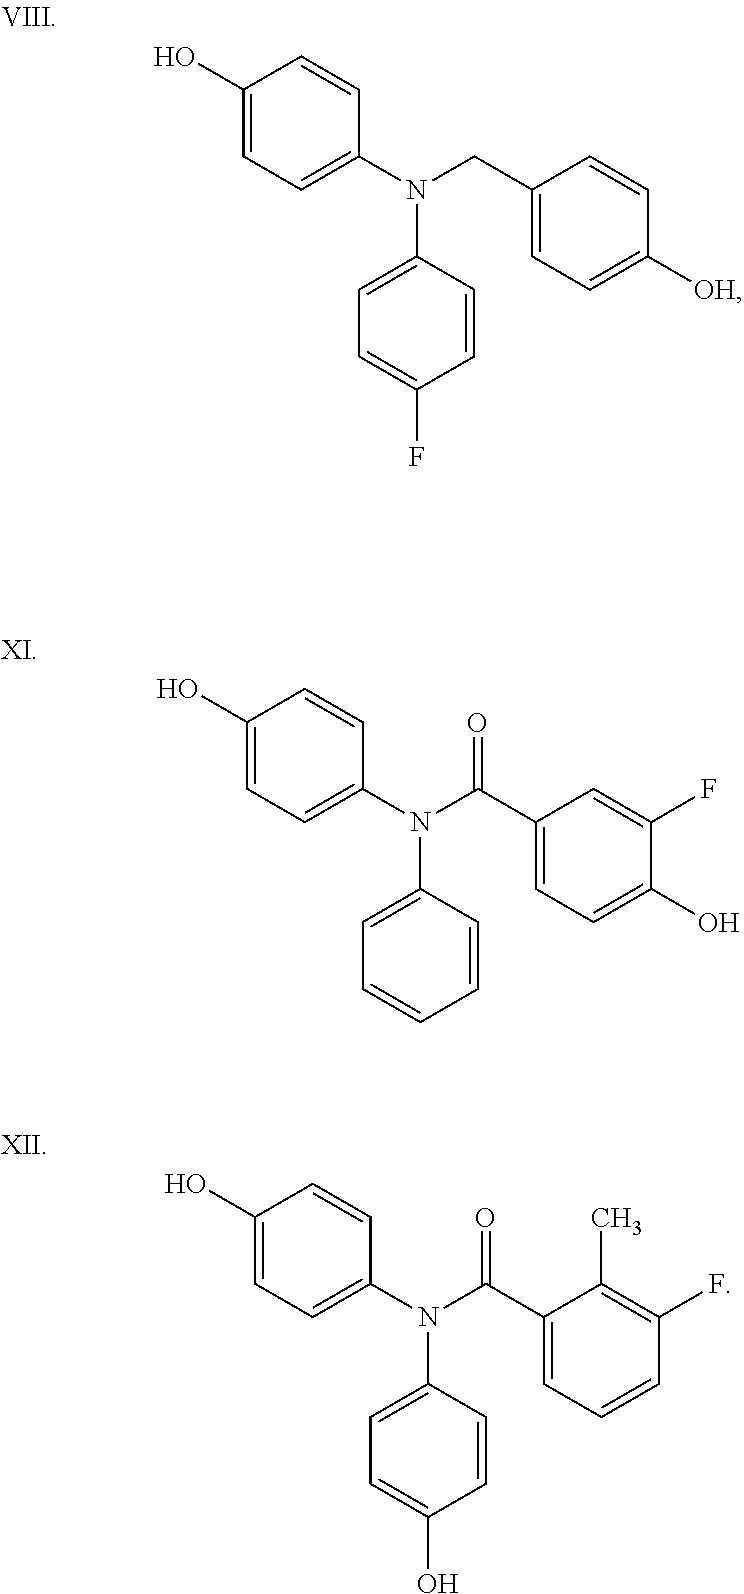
C1(O)=CC=C(N(CC2=CC=C([OH])C=C2)C2=CC=C(F)C=C2)C=C1.C1(O)=CC=C(N(C(C2=CC=C(O)C(F)=C2)=O)C2=CC=CC=C2)C=C1.C1(O)=CC=C(N(C(C2=CC=CC(F)=C2C)=O)C2=CC=C(O)C=C2)C=C1
